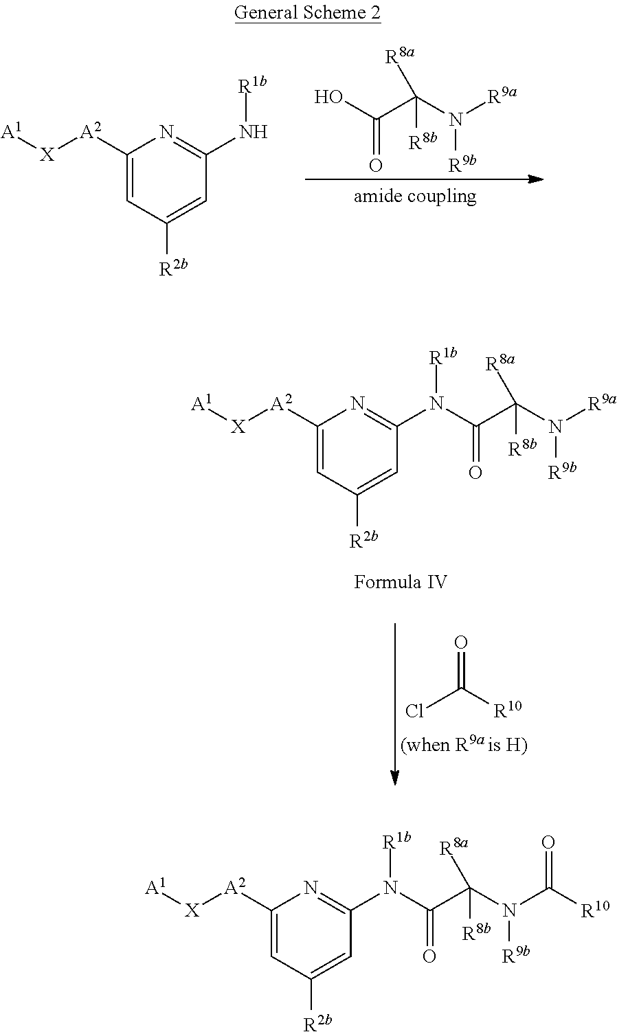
C1([A2][X][A1])=CC([R2b])=CC(N[R1b])=N1.OC(C(N([R9a])[R9b])([R8b])[R8a])=O.C1([A2][X][A1])=CC([R2b])=CC(N([R1b])C(C(N([R9a])[R9b])([R8b])[R8a])=O)=N1.O=C([R10])Cl.C1([A2][X][A1])=CC([R2b])=CC(N([R1b])C(C(N(C(=O)[R10])[R9b])([R8b])[R8a])=O)=N1
